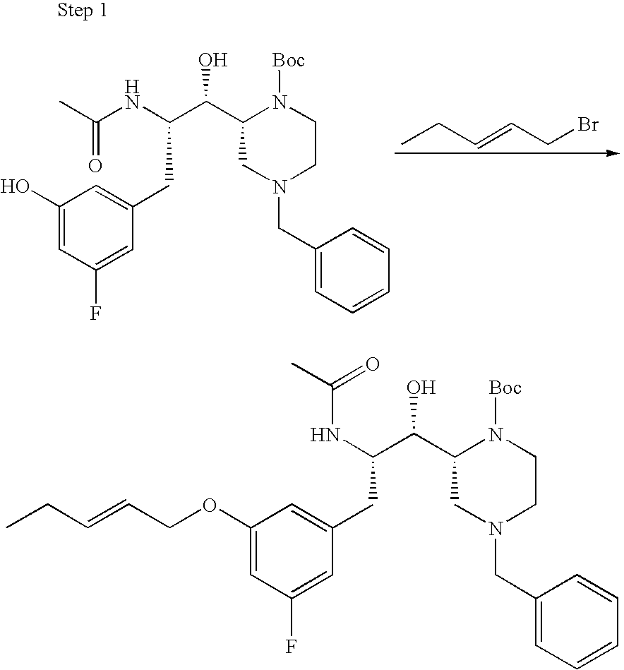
C1=C(CC(C(C2CN(CC3=CC=CC=C3)CCN2[Boc])O)NC(C)=O)C=C(F)C=C1O.CCC=CCBr.C1=C(CC(C(C2CN(CC3=CC=CC=C3)CCN2[Boc])O)NC(C)=O)C=C(F)C=C1OCC=CCC
